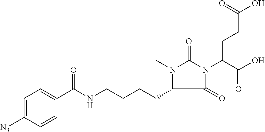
C1=C([N3])C=CC(C(NCCCCC2N(C)C(=O)N(C(C(O)=O)CCC(O)=O)C2=O)=O)=C1
